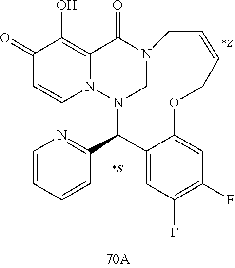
C1(=O)C=CN2C(=C1O)C(=O)N1CN2C(C2=NC=CC=C2)C2=CC(F)=C(F)C=C2OCC=CC1.[*S].[*Z]
